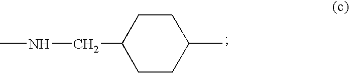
CNCC1CCC(C)CC1
